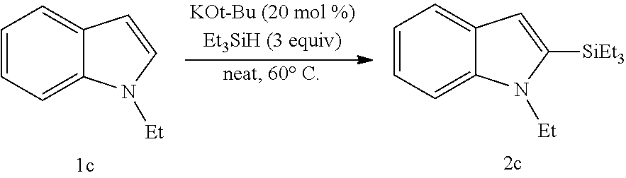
C12=CC=CC=C1N([Et])C([SiEt3])=C2.C12=CC=CC=C1N([Et])C=C2
